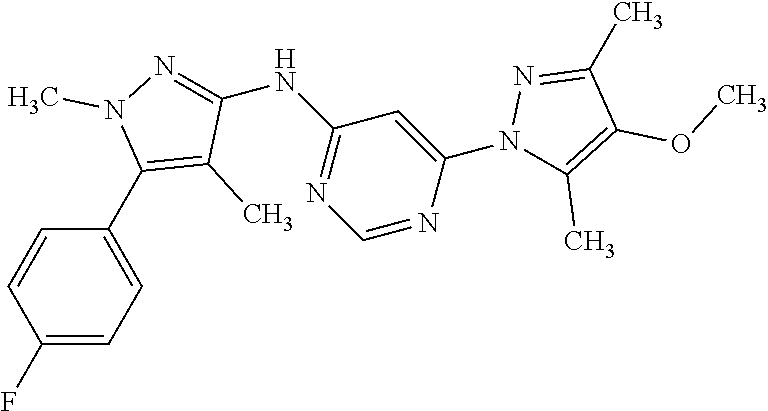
C1(F)=CC=C(C2=C(C)C(NC3=NC=NC(N4C(C)=C(OC)C(C)=N4)=C3)=NN2C)C=C1
